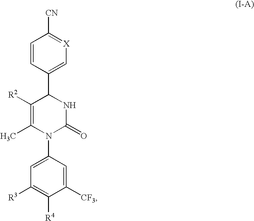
C1=CC(C2C([R2])=C(C)N(C3=CC([R3])=C([R4])C([CF3])=C3)C(=O)N2)=C[X]=C1[CN]
